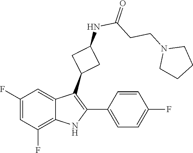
C(CN1CCCC1)C(NC1CC(C2=C(C3=CC=C(F)C=C3)NC3=C(F)C=C(F)C=C23)C1)=O
